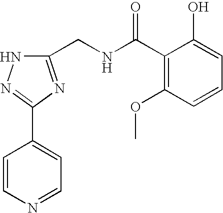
C1(CNC(C2=C(OC)C=CC=C2O)=O)=NC(C2=CC=NC=C2)=NN1
